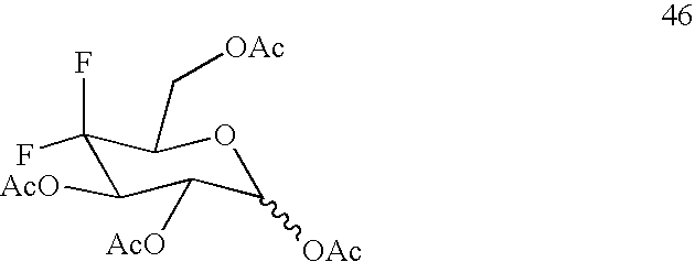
C1(F)(F)C([AcO])C([AcO])C([OAc])OC1C[OAc]
